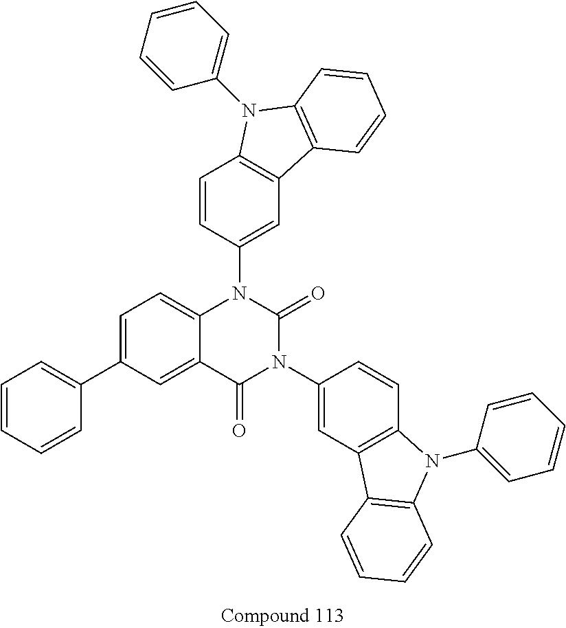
C1=CC(N2C3=CC=C(C4=CC=CC=C4)C=C3C(=O)N(C3=CC4=C(C=C3)N(C3=CC=CC=C3)C3=C4C=CC=C3)C2=O)=CC2=C1N(C1=CC=CC=C1)C1=C2C=CC=C1
